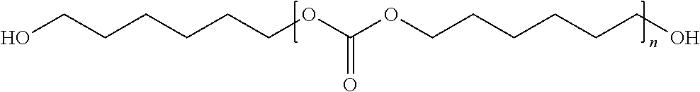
OCCCCCCOC(OCCCCCCO)=O
